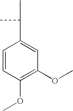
C1=CC(OC)=C(OC)C=C1C(C)C
